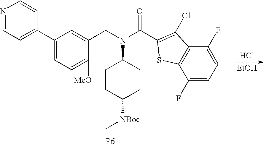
C1(C2=CC=NC=C2)=CC=C([MeO])C(CN(C2CCC([NBoc]C)CC2)C(C2=C(Cl)C3=C(C(F)=CC=C3F)S2)=O)=C1.[P6].Cl.[EtOH]
